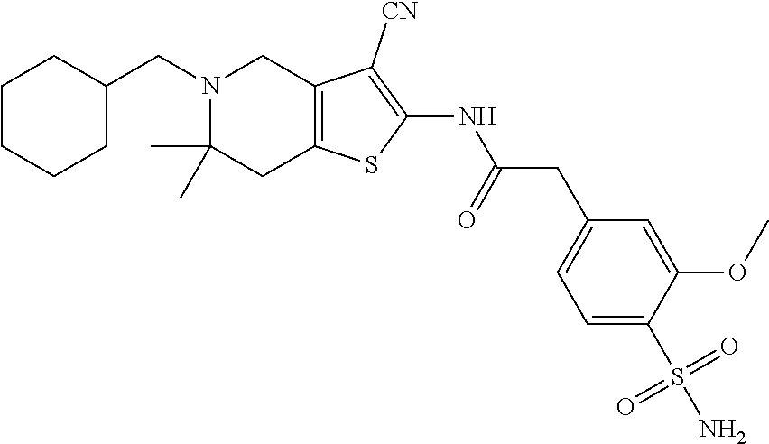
C1(CN2C(C)(C)CC3=C(C2)C([CN])=C(NC(CC2=CC=C(S(=O)(=O)N)C(OC)=C2)=O)S3)CCCCC1
